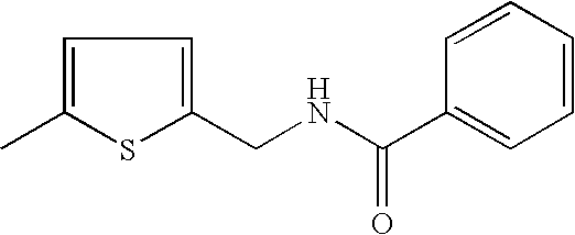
C1=C(C)SC(CNC(C2=CC=CC=C2)=O)=C1
